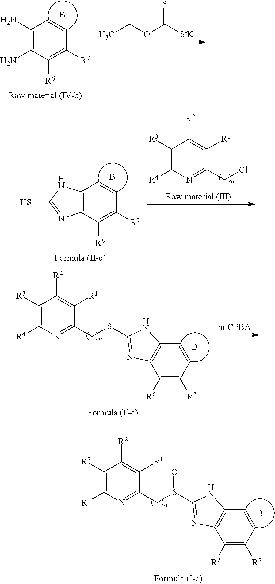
C1(N)=C(N)C([R6])=C([R7])C=C1.B.CCOC([S-K+])=S.C1([R3])=C([R4])N=C(CSC2=NC3=C(C=CC([R7])=C3[R6])N2)C([R1])=C1[R2].B.C1([R3])=C([R4])N=C(CS(C2=NC3=C(C=CC([R7])=C3[R6])N2)=O)C([R1])=C1[R2].B.C12=C(C([R6])=C([R7])C=C1)N=C(S)N2.B.C1([R3])=C([R4])N=C(CCl)C([R1])=C1[R2]
